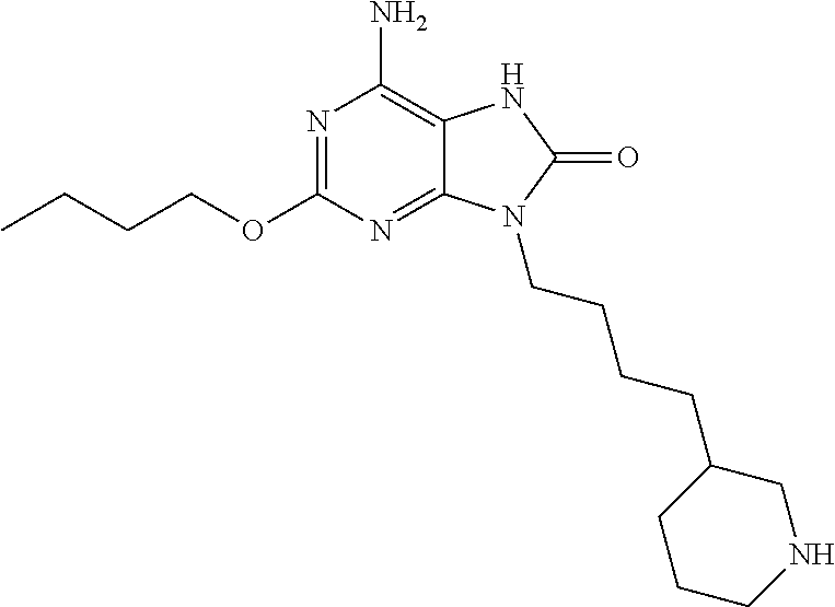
N1=C(OCCCC)N=C2C(=C1N)NC(=O)N2CCCCC1CCCNC1
